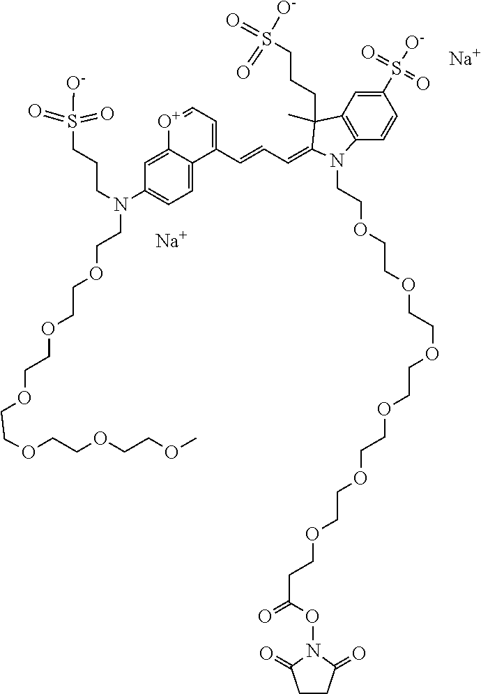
[Na].[Na].C1(S([O-])(=O)=O)=CC2=C(C=C1)N(CCOCCOCCOCCOCCOCCOCCC(=O)ON1C(=O)CCC1=O)C(=CC=CC1=CC=[O+]C3=CC(N(CCOCCOCCOCCOCCOCCOC)CCCS(=O)(=O)[O-])=CC=C13)C2(CCCS(=O)(=O)[O-])C
